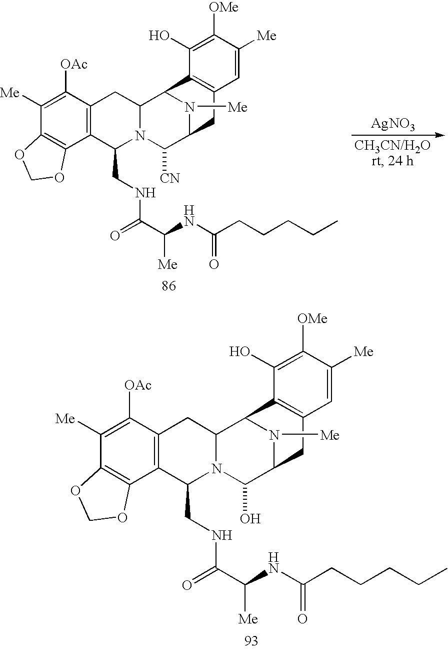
[AgNO3].N1([Me])C2C([CN])N3C(CNC(C(NC(=O)CCCCC)[Me])=O)C4=C(C([OAc])=C([Me])C5=C4OCO5)CC3C1C1=C(C2)C=C([Me])C([OMe])=C1O.N1([Me])C2C(O)N3C(CNC(C(NC(=O)CCCCC)[Me])=O)C4=C(C([OAc])=C([Me])C5=C4OCO5)CC3C1C1=C(C2)C=C([Me])C([OMe])=C1O
